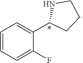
C1=CC=C(F)C(C2NCCC2)=C1
